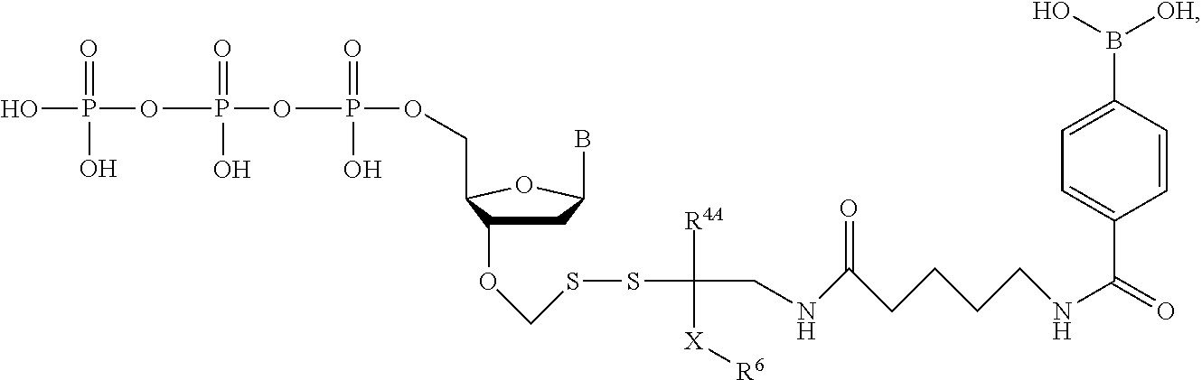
C1C(OCSSC(CNC(=O)CCCCNC(=O)C2=CC=C(B(O)[OH])C=C2)([R4A])[X][R6])C(COP(OP(OP(O)(O)=O)(=O)O)(=O)O)OC1B
